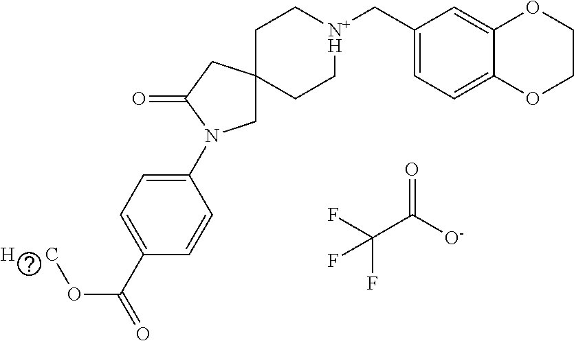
FC(C([O-])=O)(F)F.C(C[N+H]CC1=CC=C2C(=C1)OCCO2)C1(CC)CN(C2=CC=C(C(=O)O[H      C])C=C2)C(=O)C1
